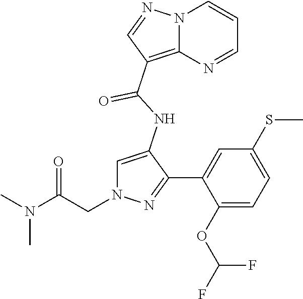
N12C(=C(C(NC3=CN(CC(N(C)C)=O)N=C3C3=CC(SC)=CC=C3OC(F)F)=O)C=N1)N=CC=C2
